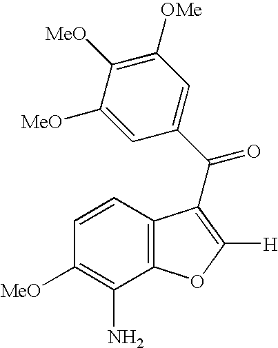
C1=C([MeO])C([MeO])=C([OMe])C=C1C(=O)C1=C([H])OC2=C1C=CC([MeO])=C2N
